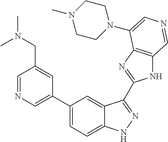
C1(C2=CN=CC(CN(C)C)=C2)=CC=C2C(=C1)C(C1=NC3=C(N1)C=NC=C3N1CCN(C)CC1)=NN2
